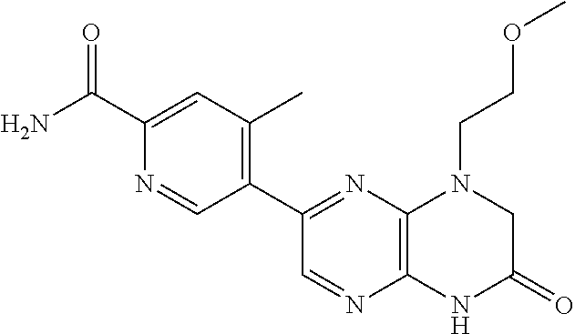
C12=C(N=C(C3=C(C)C=C(C(N)=O)N=C3)C=N1)N(CCOC)CC(=O)N2
